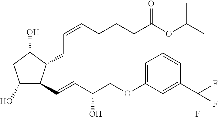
C1(O)C(C=CC(COC2=CC=CC(C(F)(F)F)=C2)O)C(CC=CCCCC(OC(C)C)=O)C(O)C1
